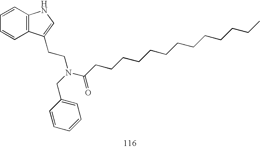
C1=CC=CC2=C1NC=C2CCN(C(CCCCCCCCCCCCC)=O)CC1=CC=CC=C1
